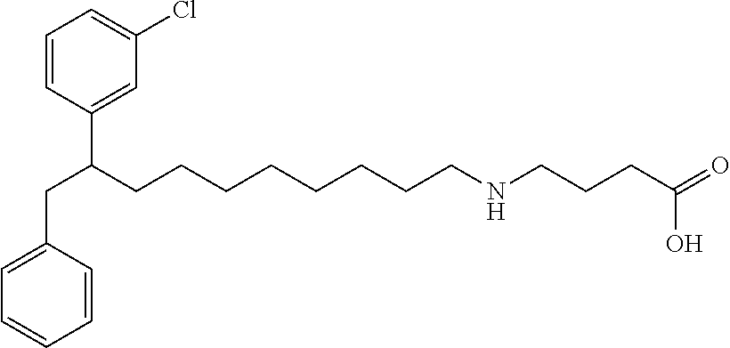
C1=CC(CC(C2=CC(Cl)=CC=C2)CCCCCCCCNCCCC(=O)O)=CC=C1
